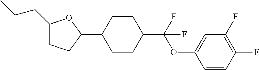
C1(CCC)CCC(C2CCC(C(OC3=CC(F)=C(F)C=C3)(F)F)CC2)O1
